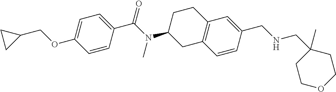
C1=C(OCC2CC2)C=CC(C(N(C2CC3=C(CC2)C=C(CNCC2(C)CCOCC2)C=C3)C)=O)=C1
